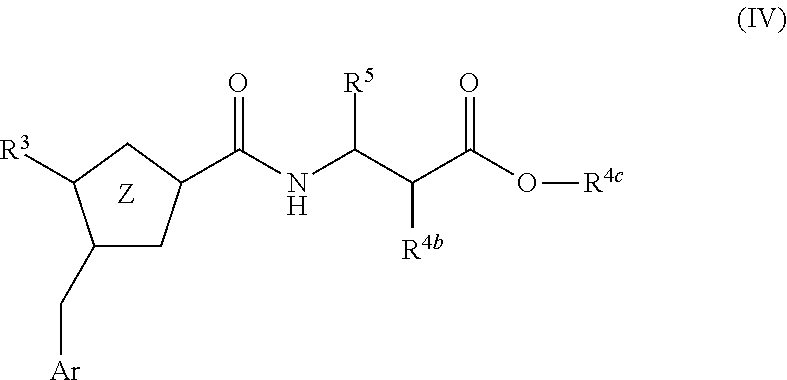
C1(C[Ar])CC(C(NC([R5])C([R4b])C(=O)O[R4c])=O)CC1[R3]
